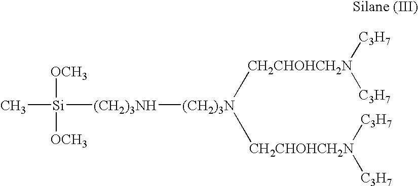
C[Si]([OCH3])([OCH3])[(CH2)3NH][(CH2)3N]([CH2CHOHCH2N]([C3H7])[C3H7])[CH2CHOHCH2N]([C3H7])[C3H7]
